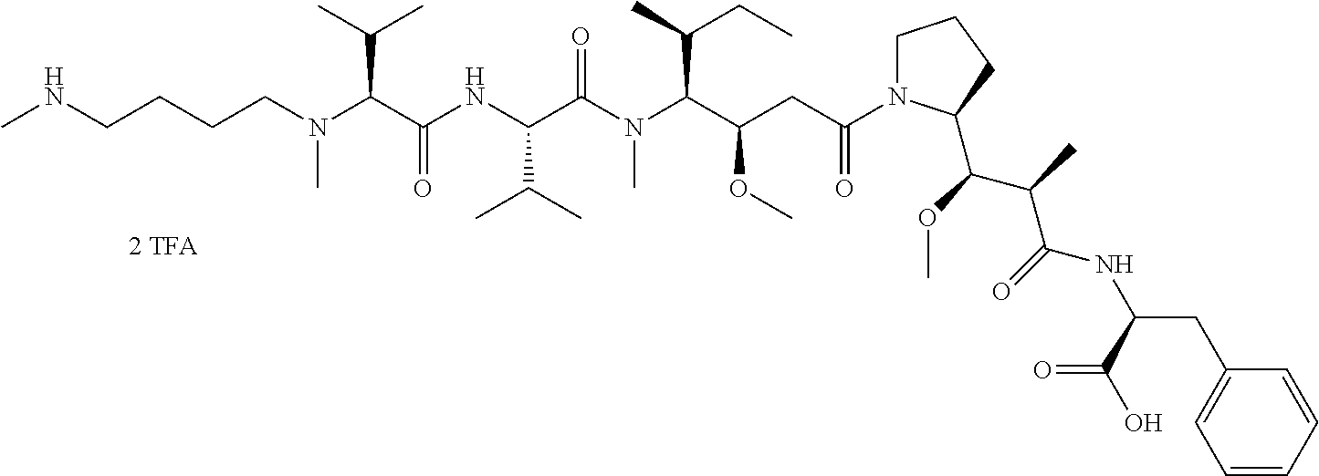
C(CN(C(C(NC(C(N(C(C(CC(N1CCCC1C(OC)C(C)C(NC(CC1=CC=CC=C1)C(O)=O)=O)=O)OC)C(C)CC)C)=O)C(C)C)=O)C(C)C)C)CCNC
